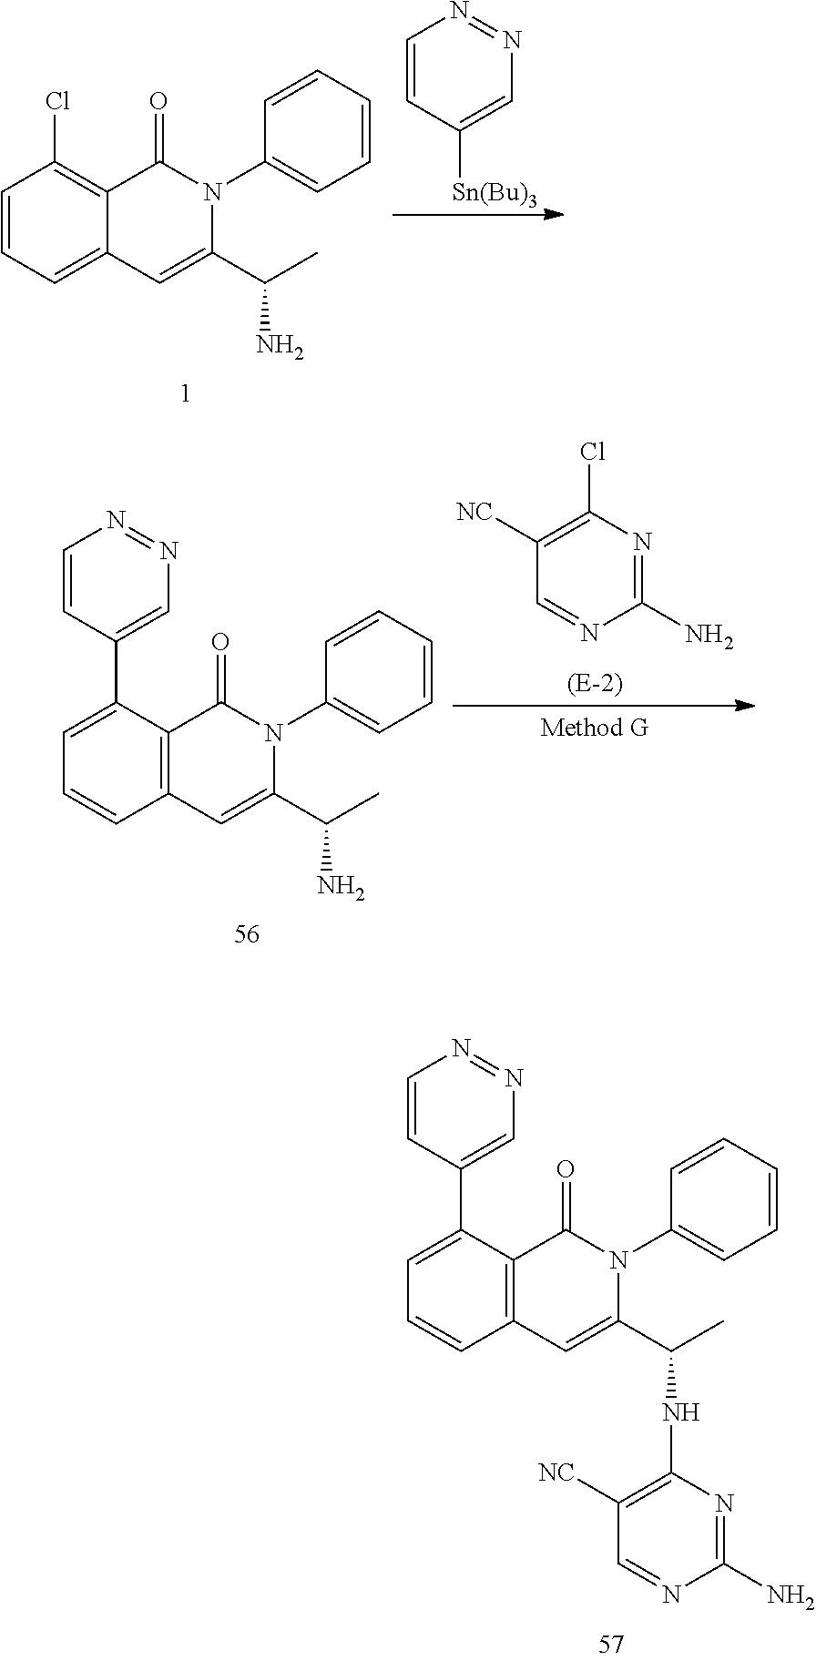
C1=CC([Sn(Bu)3])=CN=N1.C1=CC=CC=C1N1C(=O)C2=C(Cl)C=CC=C2C=C1C(C)N.C1(N)=NC(Cl)=C([NC])C=N1.C1=CC=CC=C1N1C(=O)C2=C(C=C1C(C)N)C=CC=C2C1=CN=NC=C1.C1=CC=CC=C1N1C(=O)C2=C(C=C1C(C)NC1=C([NC])C=NC(N)=N1)C=CC=C2C1=CN=NC=C1
